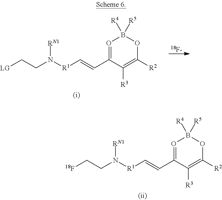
O1=C(C=C[R1]N(CC[18F])[RN1])C([R3])=C([R2])OB1([R4])[R5].O1=C(C=C[R1]N(CC[LG])[RN1])C([R3])=C([R2])OB1([R4])[R5].[18F-]
